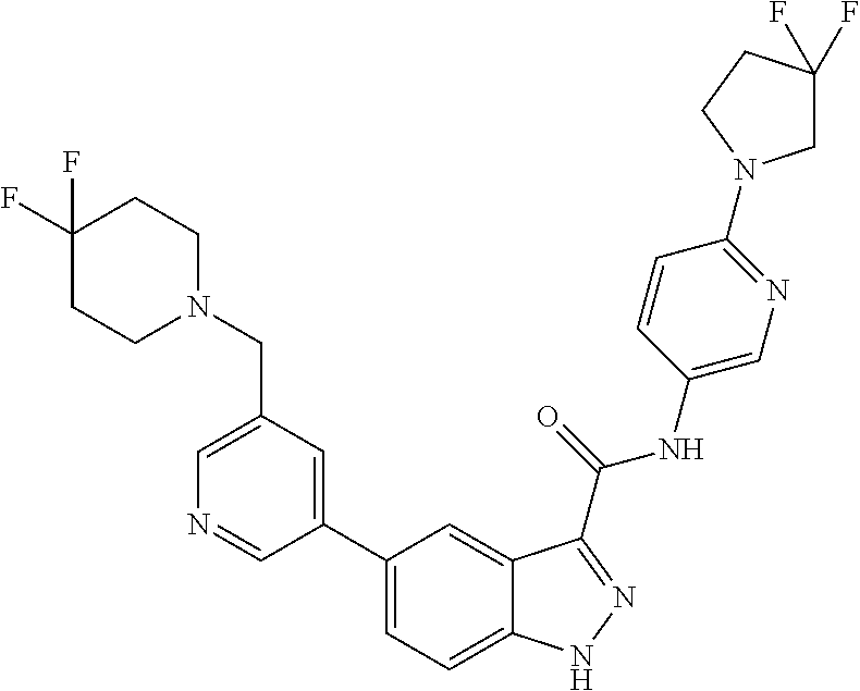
C1(CN2CCC(F)(F)CC2)=CN=CC(C2=CC=C3C(=C2)C(C(NC2=CN=C(N4CC(F)(F)CC4)C=C2)=O)=NN3)=C1
